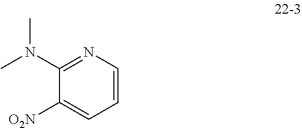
CN(C1=NC=CC=C1[O2N])C
